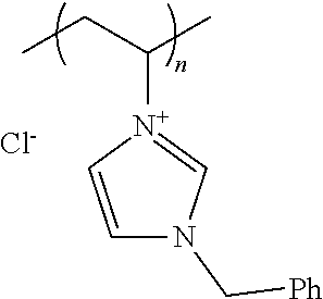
CCC(C)[N+]1=CN(C[Ph])C=C1.[Cl-]
